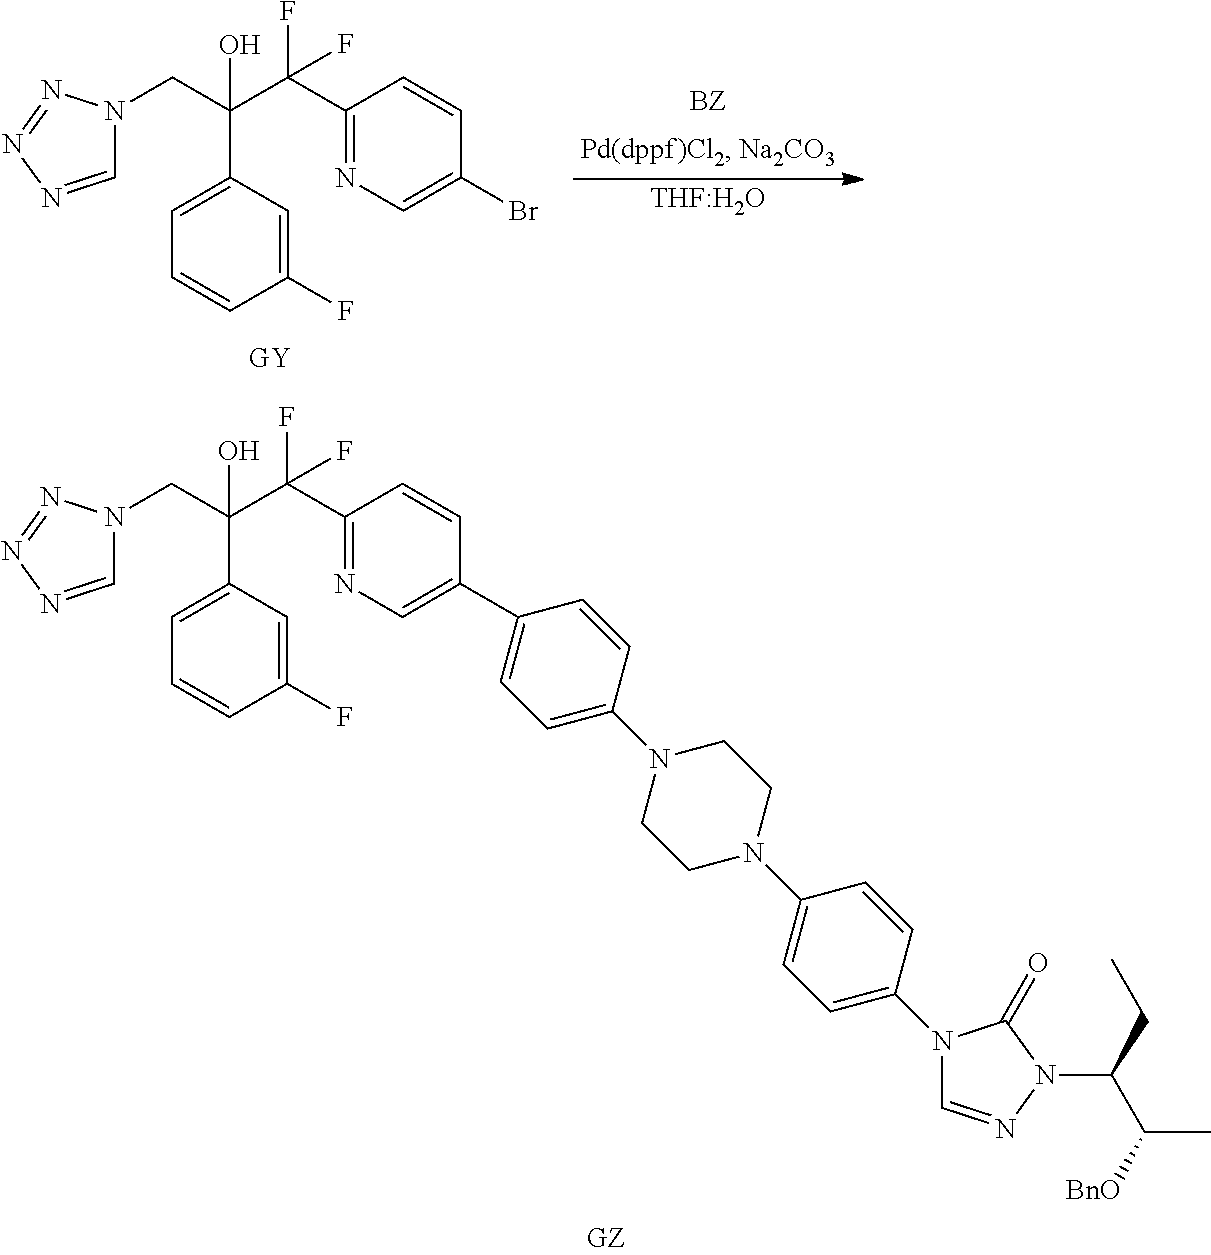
C(C(C(C1=NC=C(C2=CC=C(N3CCN(C4=CC=C(N5C=NN(C(CC)C([BnO])C)C5=O)C=C4)CC3)C=C2)C=C1)(F)F)(C1=CC=CC(F)=C1)O)N1C=NN=N1.C(C(C(C1=NC=C(Br)C=C1)(F)F)(C1=CC=CC(F)=C1)O)N1C=NN=N1.[THF:H2O]
